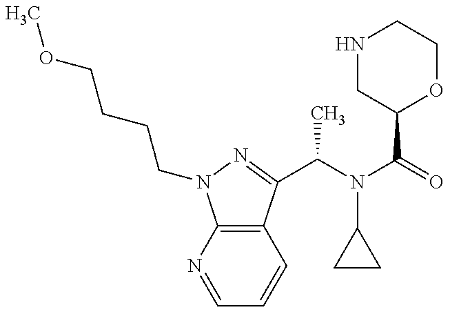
COCCCCN1C2=C(C(C(N(C(=O)C3OCCNC3)C3CC3)C)=N1)C=CC=N2
